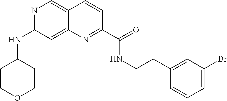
N1=C(NC2CCOCC2)C=C2C(=C1)C=CC(C(=O)NCCC1=CC(Br)=CC=C1)=N2
